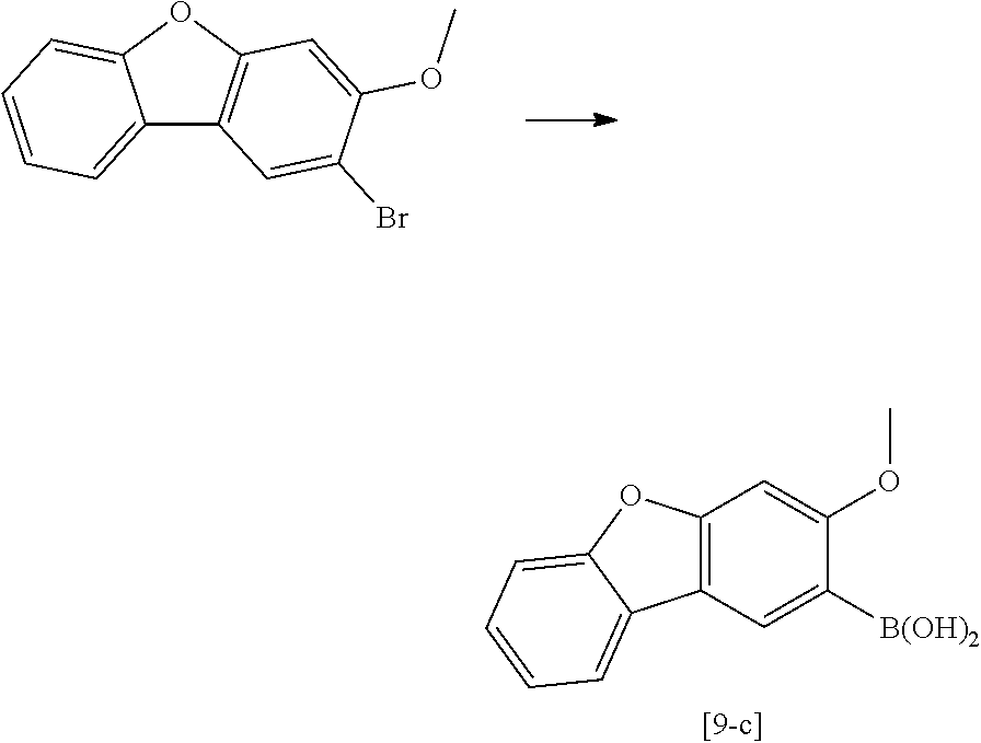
C12=CC=CC=C1OC1=C2C=C(Br)C(OC)=C1.C12=C(C=C([B(OH)2])C(OC)=C1)C1=CC=CC=C1O2
